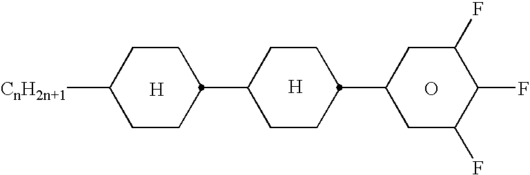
[H].C1CC([CnH2n+1])CCC1C1CCC(C2CC(F)C(F)C(F)C2)CC1.O.[H]
